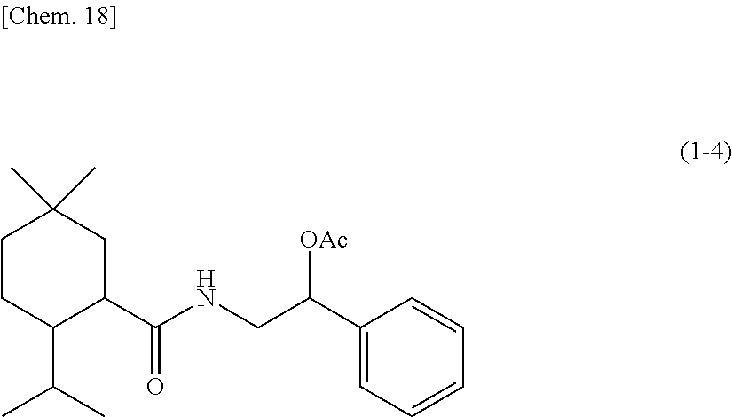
C1CC(C(C)C)C(C(=O)NCC([OAc])C2=CC=CC=C2)CC1(C)C
